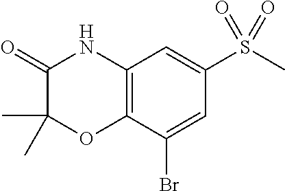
C1(=O)C(C)(C)OC2=C(N1)C=C(S(C)(=O)=O)C=C2Br
